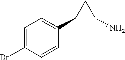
C1=C(Br)C=CC(C2C(N)C2)=C1
